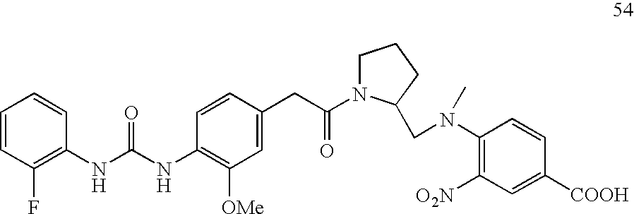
C1=CC(F)=C(NC(NC2=C([OMe])C=C(CC(=O)N3CCCC3CN(C3=C([O2N])C=C([COOH])C=C3)C)C=C2)=O)C=C1
